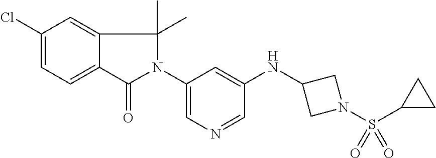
N1(C2=CN=CC(NC3CN(S(C4CC4)(=O)=O)C3)=C2)C(C)(C)C2=CC(Cl)=CC=C2C1=O
